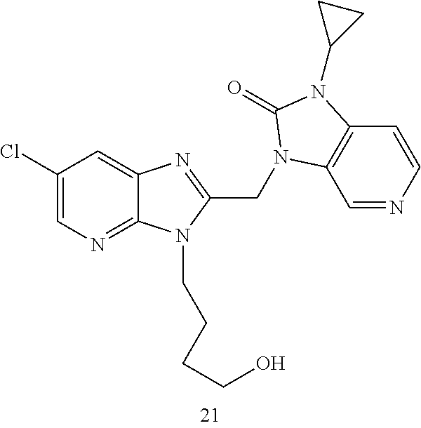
C1(Cl)=CN=C2C(=C1)N=C(CN1C3=C(C=CN=C3)N(C3CC3)C1=O)N2CCCCO
